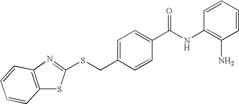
C(C1=CC=C(C(NC2=C(N)C=CC=C2)=O)C=C1)SC1=NC2=C(S1)C=CC=C2
